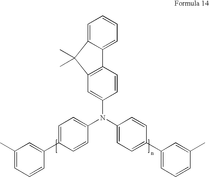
C12=C(C=CC(N(C3=CC=C(C4=CC=CC(C)=C4)C=C3)C3=CC=C(C4=CC(C)=CC=C4)C=C3)=C1)C1=CC=CC=C1C2(C)C
